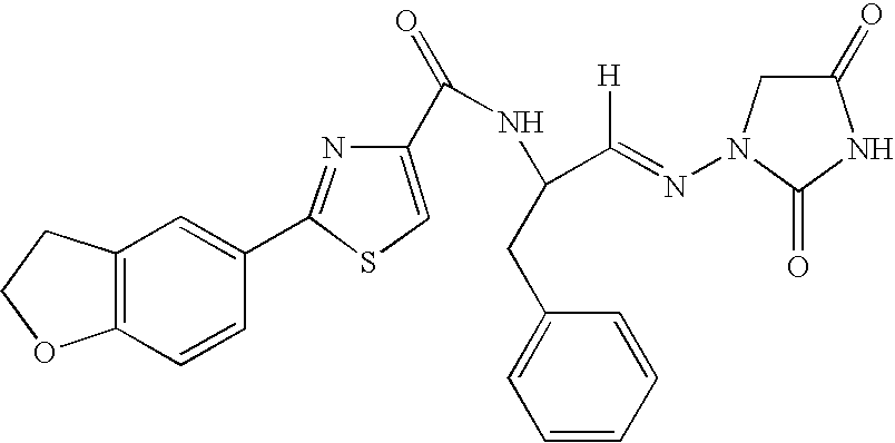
C12=C(CCO1)C=C(C1=NC(C(NC(CC3=CC=CC=C3)C([H])=NN3C(=O)NC(=O)C3)=O)=CS1)C=C2
